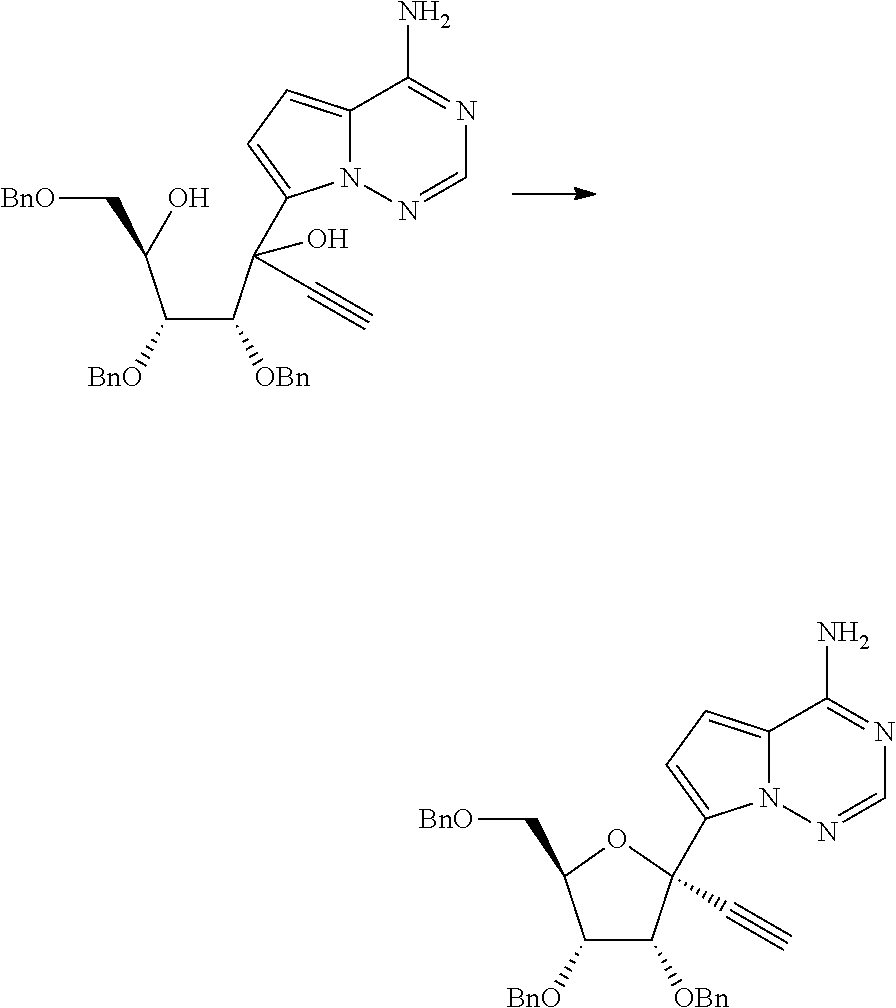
C(C(C(O)(C1=CC=C2N1N=CN=C2N)C#C)[OBn])(C(O)C[BnO])[BnO].C1([BnO])C([OBn])C(C2=CC=C3N2N=CN=C3N)(C#C)OC1C[BnO]
